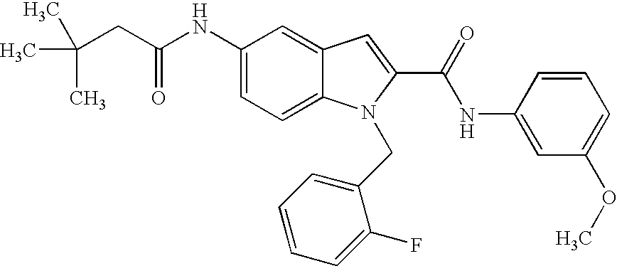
C1(NC(CC(C)(C)C)=O)=CC=C2C(=C1)C=C(C(=O)NC1=CC(OC)=CC=C1)N2CC1=CC=CC=C1F
